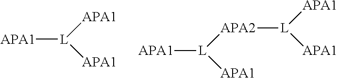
[APA1][L]([APA1])[APA1].[APA1][L]([APA2][L]([APA1])[APA1])[APA1]
